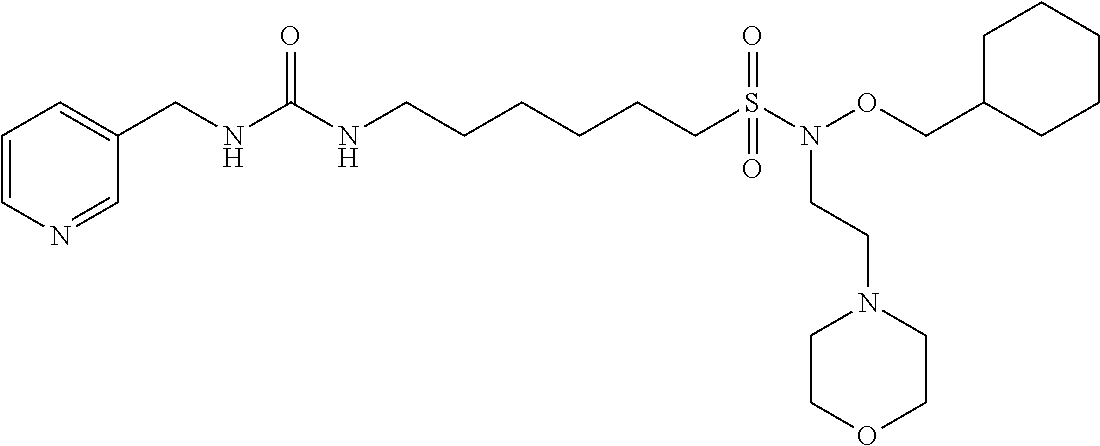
C1=C(CNC(NCCCCCCS(=O)(N(OCC2CCCCC2)CCN2CCOCC2)=O)=O)C=NC=C1
